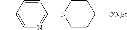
C1(C)=CN=C(N2CCC([CO2Et])CC2)C=C1
